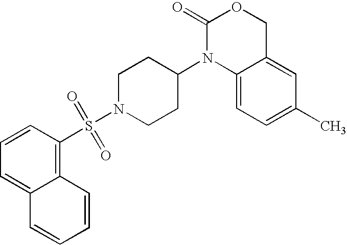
C1(=O)N(C2CCN(S(=O)(=O)C3=C4C(=CC=C3)C=CC=C4)CC2)C2=CC=C(C)C=C2CO1
